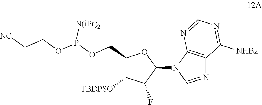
C1(COP(OCC[NC])[N(iPr)2])C([TBDPSO])C(F)C(N2C=NC3=C2N=CN=C3[NHBz])O1
